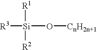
[R3][Si](O[CnH2n+1])([R1])[R2]
